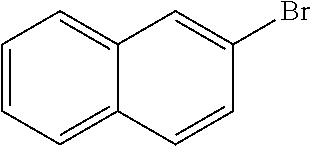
C1=CC=C2C(=C1)C=C(Br)C=C2
